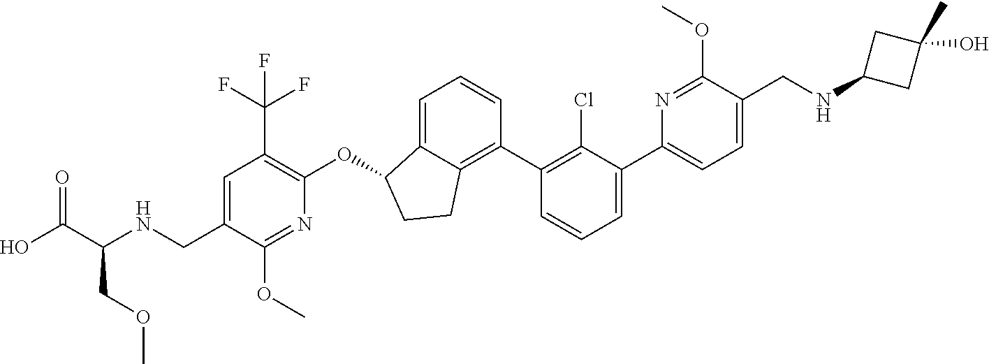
C(C1=CC(C(F)(F)F)=C(OC2C3=CC=CC(C4=C(Cl)C(C5=CC=C(CNC6CC(O)(C)C6)C(OC)=N5)=CC=C4)=C3CC2)N=C1OC)NC(C(O)=O)COC
